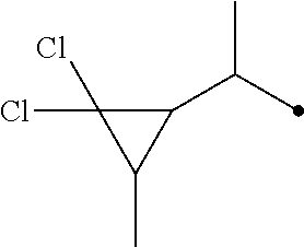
C1(C(C)C)C(Cl)(Cl)C1C
